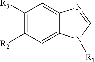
C1([R3])=C([R2])C=C2C(=C1)N=CN2[R1]
